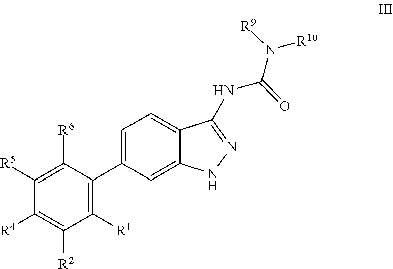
C1([R5])=C([R6])C(C2=CC=C3C(=C2)NN=C3NC(N([R9])[R10])=O)=C([R1])C([R2])=C1[R4]
